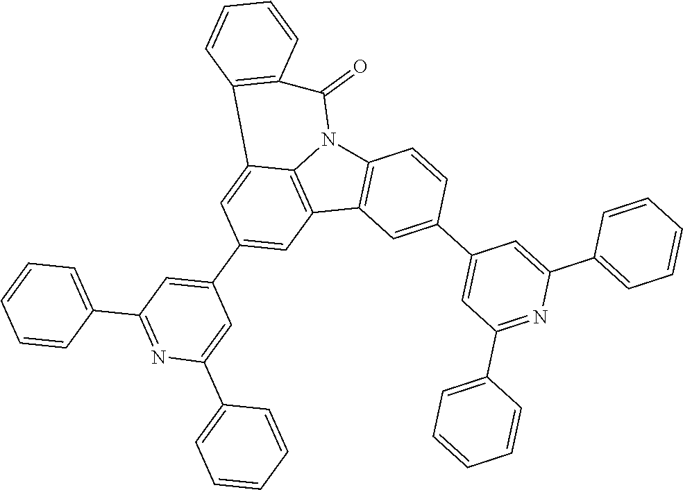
C12=C(C3=C4N1C(=O)C1=C(C4=CC(C4=CC(C5=CC=CC=C5)=NC(C5=CC=CC=C5)=C4)=C3)C=CC=C1)C=C(C1=CC(C3=CC=CC=C3)=NC(C3=CC=CC=C3)=C1)C=C2
